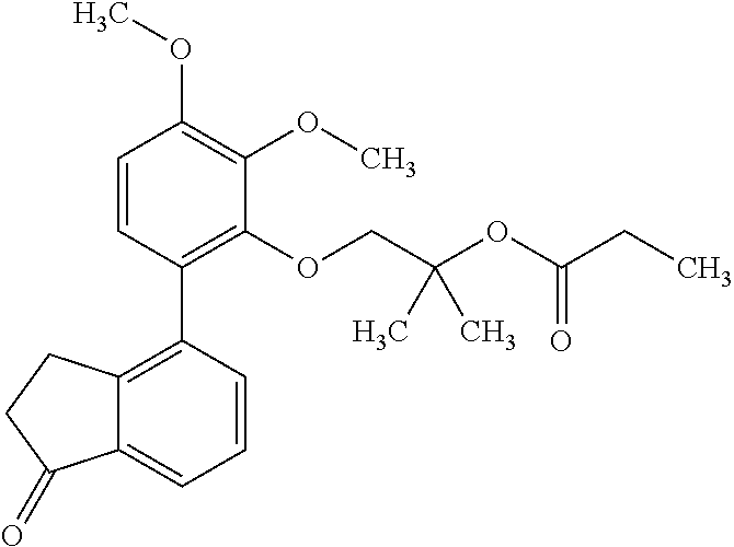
C1=CC(C2=C3C(=CC=C2)C(=O)CC3)=C(OCC(OC(CC)=O)(C)C)C(OC)=C1OC
